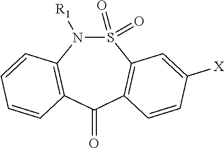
S1(=O)(=O)N([R1])C2=C(C(=O)C3=C1C=C([X])C=C3)C=CC=C2
